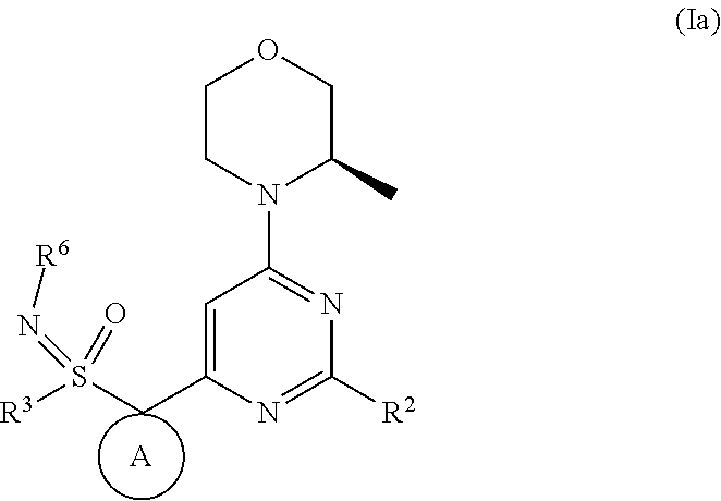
[A].C1=C(CS(=N[R6])([R3])=O)N=C([R2])N=C1N1C(C)COCC1
